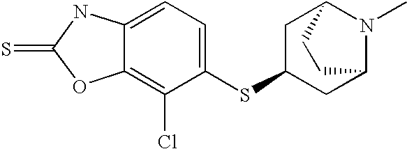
C12=CC=C(SC3CC4N(C)C(C3)CC4)C(Cl)=C1OC(=S)N2
